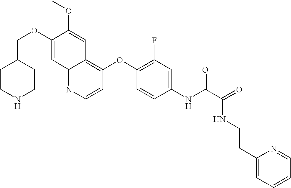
C(OC1=CC2=NC=CC(OC3=C(F)C=C(NC(C(=O)NCCC4=CC=CC=N4)=O)C=C3)=C2C=C1OC)C1CCNCC1
